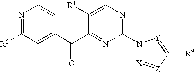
N1(C2=NC=C([R1])C(C(C3=CC([R5])=NC=C3)=O)=N2)[X]=[Z]C([R9])=[Y]1
